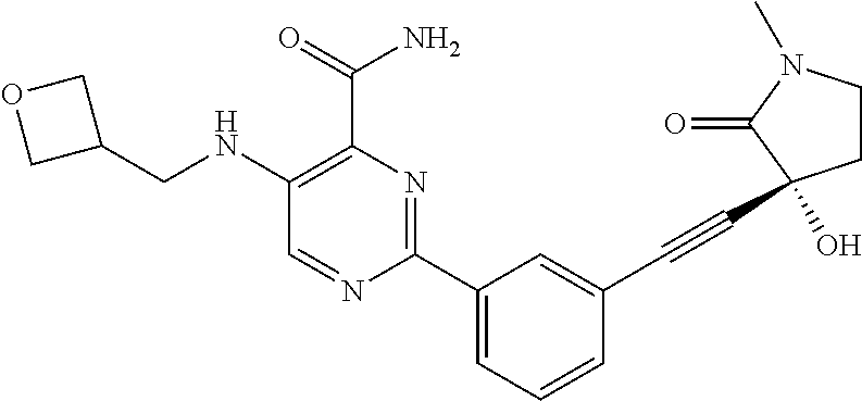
C1(NCC2COC2)=C(C(=O)N)N=C(C2=CC=CC(C#CC3(O)CCN(C)C3=O)=C2)N=C1
